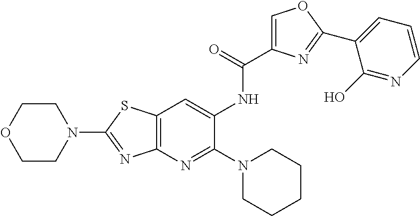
C1(NC(=O)C2=COC(C3=CC=CN=C3O)=N2)=CC2=C(N=C1N1CCCCC1)N=C(N1CCOCC1)S2
